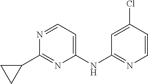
C1(NC2=NC=CC(Cl)=C2)=CC=NC(C2CC2)=N1
